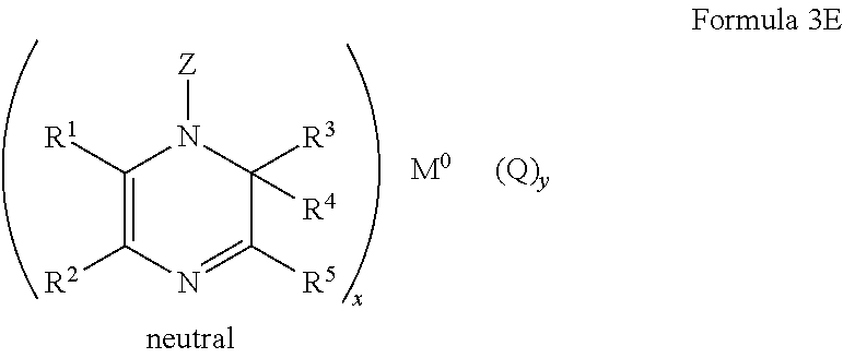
C1([R1])=C([R2])N=C([R5])C([R3])([R4])N1[Z].[M0].[(Q)y]
